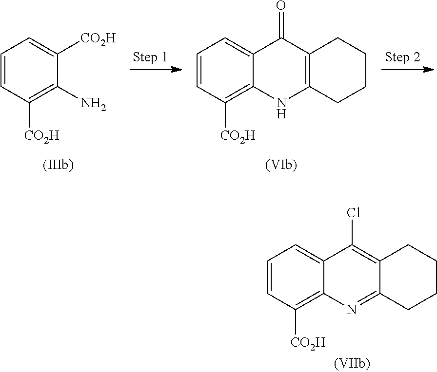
C1=CC([CO2H])=C(N)C([CO2H])=C1.C1=CC([CO2H])=C2C(=C1)C(=O)C1=C(N2)CCCC1.C1=CC([CO2H])=C2C(=C1)C(Cl)=C1C(=N2)CCCC1
